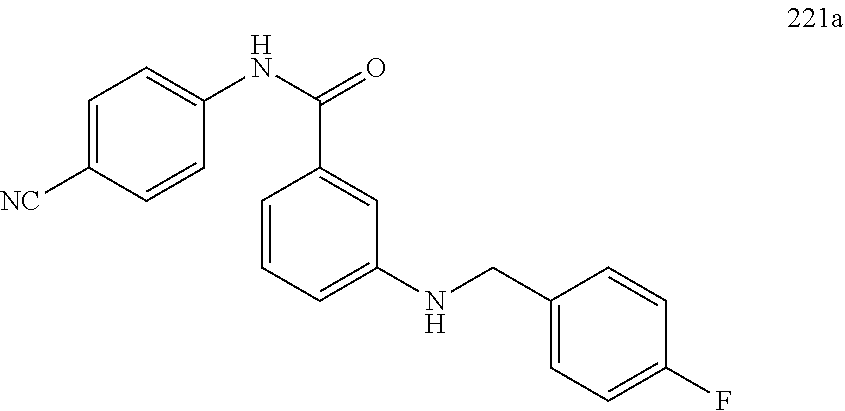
C1(CNC2=CC=CC(C(NC3=CC=C([NC])C=C3)=O)=C2)=CC=C(F)C=C1
